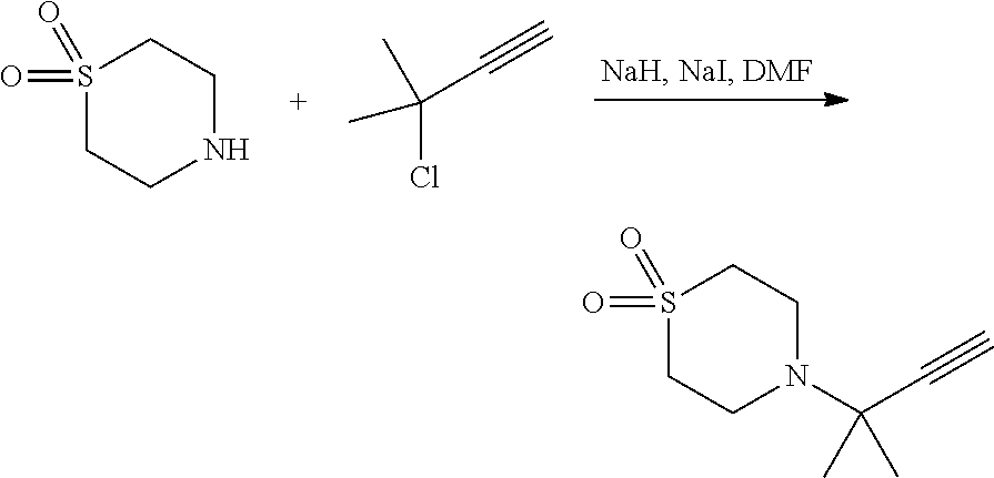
S1(=O)(=O)CCNCC1.C(Cl)(C#C)(C)C.S1(=O)(=O)CCN(C(C#C)(C)C)CC1
